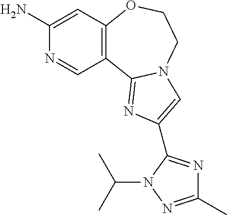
C1(N)=CC2=C(C=N1)C1=NC(C3=NC(C)=NN3C(C)C)=CN1CCO2
